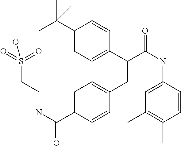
C1=C(C(NCCS(=O)(=O)O)=O)C=CC(CC(C2=CC=C(C(C)(C)C)C=C2)C(NC2=CC(C)=C(C)C=C2)=O)=C1
